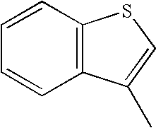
C1=CC2=C(C=C1)C(C)=CS2
